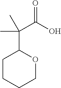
C1CCCOC1C(C)(C(O)=O)C
